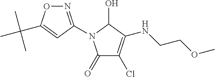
C1(=O)C(Cl)=C(NCCOC)C(O)N1C1=NOC(C(C)(C)C)=C1
